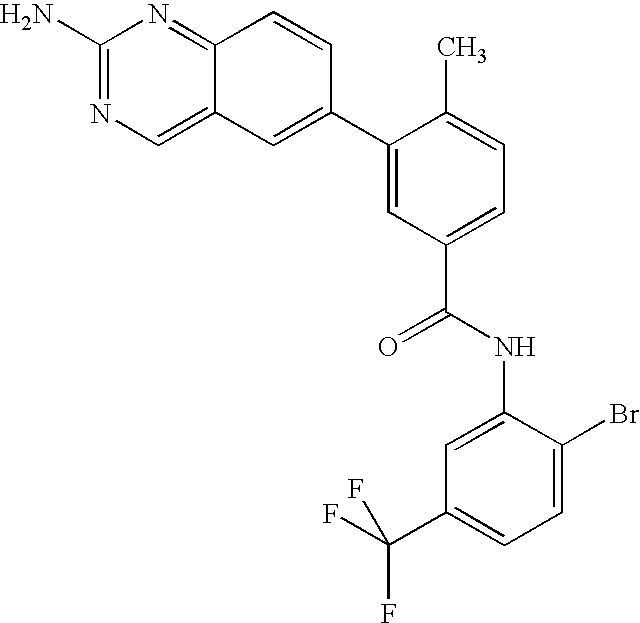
C1(N)=NC=C2C(=N1)C=CC(C1=CC(C(NC3=CC(C(F)(F)F)=CC=C3Br)=O)=CC=C1C)=C2
